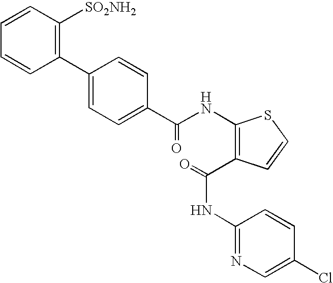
C1(C2=C([SO2NH2])C=CC=C2)=CC=C(C(NC2=C(C(NC3=NC=C(Cl)C=C3)=O)C=CS2)=O)C=C1
